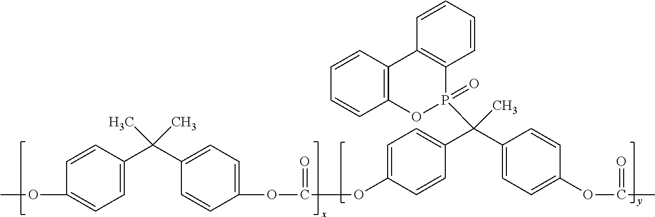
C1(C(C2=CC=C(OC)C=C2)(C)C)=CC=C(OC(=O)OC2=CC=C(C(C3=CC=C(OC(C)=O)C=C3)(P3(=O)C4=C(C5=C(O3)C=CC=C5)C=CC=C4)C)C=C2)C=C1
